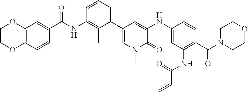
C1OC2=C(C=C(C(=O)NC3=C(C)C(C4=CN(C)C(=O)C(NC5=CC(NC(=O)C=C)=C(C(=O)N6CCOCC6)C=C5)=C4)=CC=C3)C=C2)OC1
